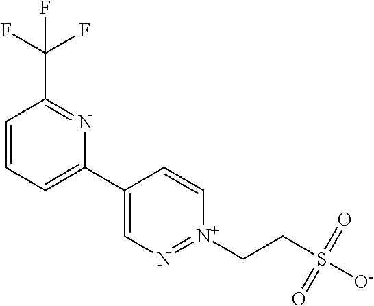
C1=CC=C(C2=CN=[N+](CCS([O-])(=O)=O)C=C2)N=C1C(F)(F)F
